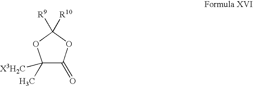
C1(C)([X3H2C])C(=O)OC([R9])([R10])O1
